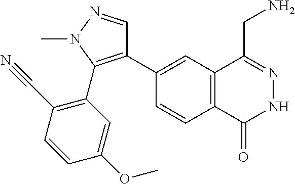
C1(C2=C(C3=C(C#N)C=CC(OC)=C3)N(C)N=C2)=CC2=C(C=C1)C(=O)NN=C2CN
